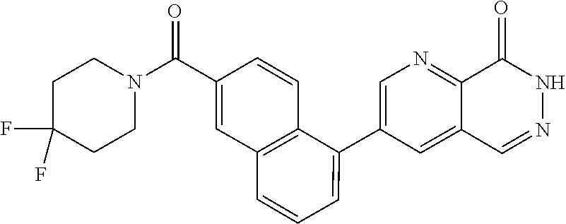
C1(C2=CC=CC3=C2C=CC(C(N2CCC(F)(F)CC2)=O)=C3)=CN=C2C(=C1)C=NNC2=O
